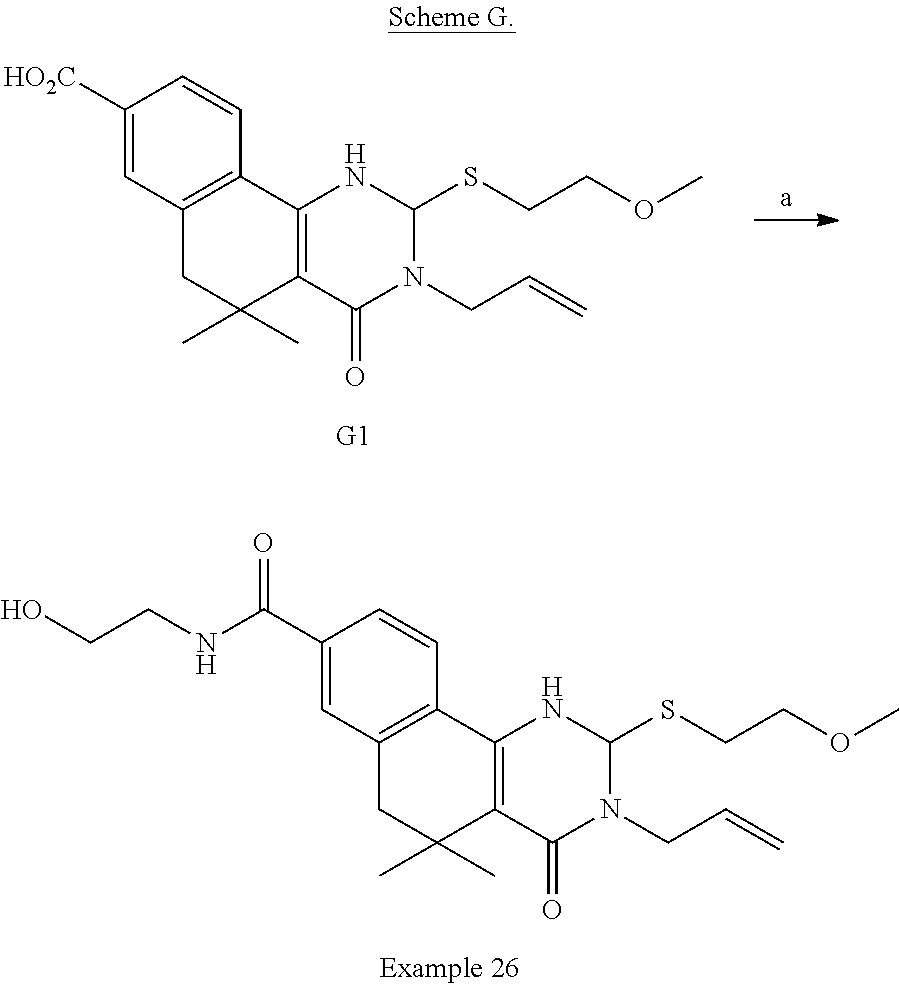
C1([HO2C])=CC2=C(C=C1)C1=C(C(C)(C)C2)C(=O)N(CC=C)C(SCCOC)N1.C1(C(NCCO)=O)=CC2=C(C=C1)C1=C(C(C)(C)C2)C(=O)N(CC=C)C(SCCOC)N1
